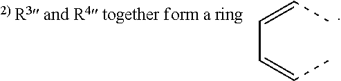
C(C=CC)=CC
